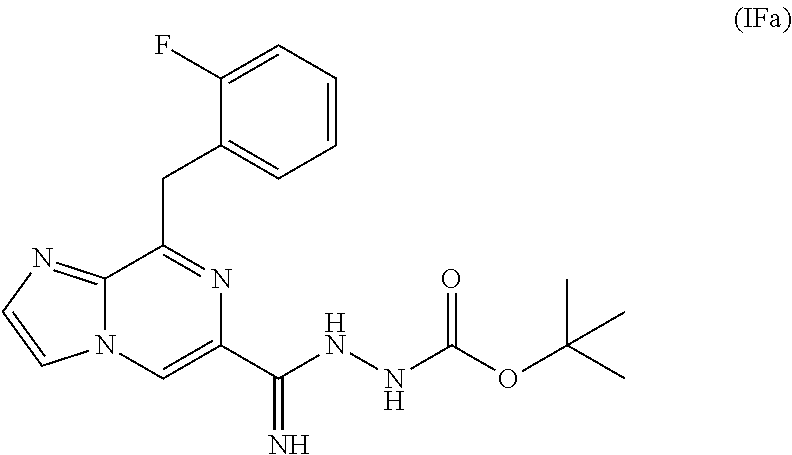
C12=NC=CN1C=C(C(NNC(OC(C)(C)C)=O)=N)N=C2CC1=CC=CC=C1F
